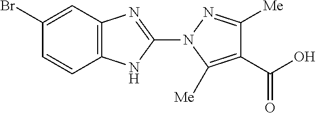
C1=CC(Br)=CC2=C1NC(N1C([Me])=C(C(O)=O)C([Me])=N1)=N2
